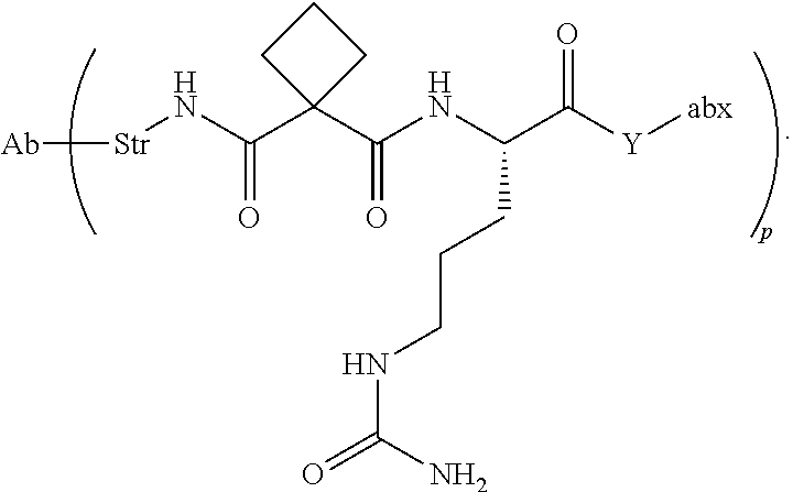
[Ab][Str]NC(C1(C(NC(C([Y][abx])=O)CCCNC(=O)N)=O)CCC1)=O
